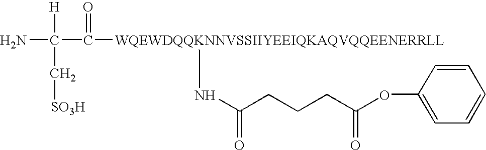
[WQEWDQQKNNVSSIIYEEIQKAQVQQEENERRLL](C(C(N)([H])C[SO3H])=O)NC(CCCC(OC1=CC=CC=C1)=O)=O
